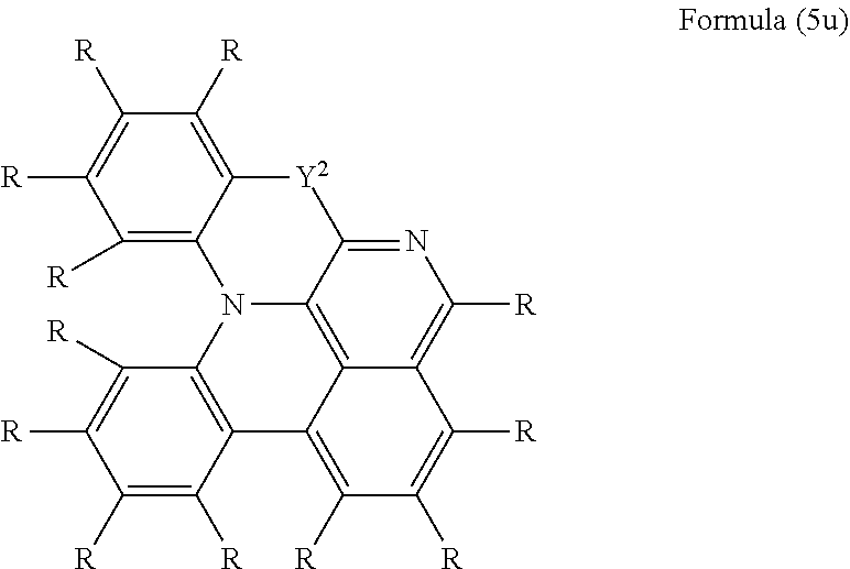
C1([R])=C2C(=C([R])C([R])=C1[R])[Y2]C1=NC([R])=C3C4=C1N2C1=C(C([R])=C([R])C([R])=C1[R])C4=C([R])C([R])=C3[R]
